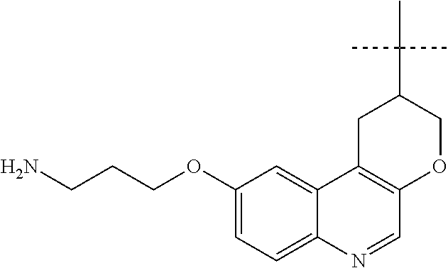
C1(OCCCN)=CC=C2C(=C1)C1=C(C=N2)OCC(C(C)(C)C)C1
